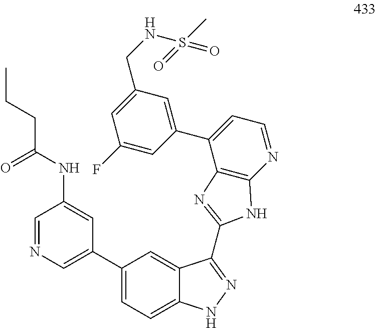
C1(C2=CN=CC(NC(CCC)=O)=C2)=CC=C2C(=C1)C(C1=NC3=C(N=CC=C3C3=CC(CNS(C)(=O)=O)=CC(F)=C3)N1)=NN2
